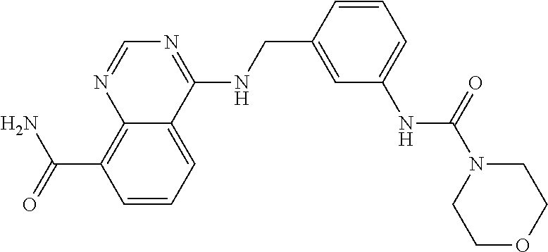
C(C1=C2N=CN=C(NCC3=CC(NC(N4CCOCC4)=O)=CC=C3)C2=CC=C1)(N)=O
